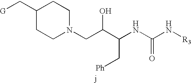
[G]CC1CCN(CC(C(NC(N[R3])=O)C[Ph])O)CC1
